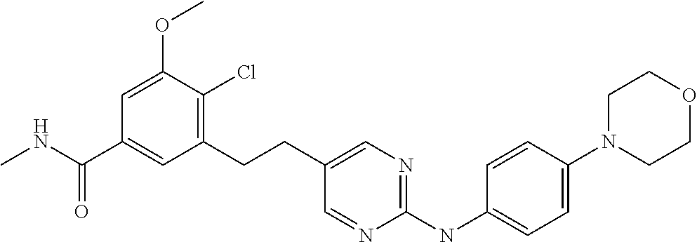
C1=C(OC)C(Cl)=C(CCC2=CN=C(NC3=CC=C(N4CCOCC4)C=C3)N=C2)C=C1C(NC)=O
